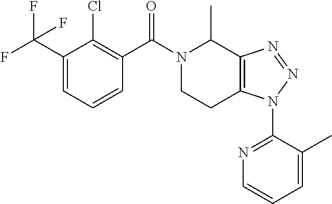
C1(C(F)(F)F)=CC=CC(C(N2CCC3=C(C2C)N=NN3C2=NC=CC=C2C)=O)=C1Cl
